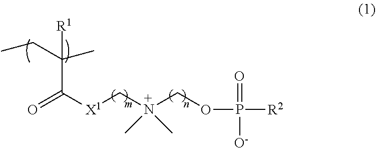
[R1]C(CC)(C)C(=O)[X1]CN(COP([R2])(=O)[O-])(C)C
